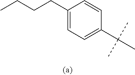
C1(CCCC)=CC=C(C(C)(C)C)C=C1
